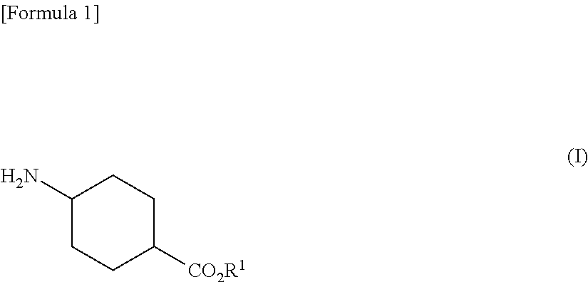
NC1CCC([CO2R1])CC1
